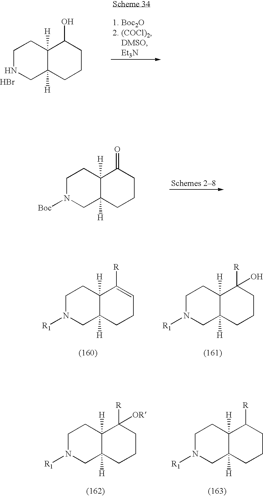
C1NCC2([H])C([H])(C1)C(O)CCC2.Br.C1N([Boc])CC2([H])C([H])(C1)C(=O)CCC2.C1N([R1])CC2([H])C([H])(C1)C([R])=CCC2.C1N([R1])CC2([H])C([H])(C1)C([R])(O)CCC2.C1N([R1])CC2([H])C([H])(C1)C([R])([OR])CCC2.C1N([R1])CC2([H])C([H])(C1)C([R])CCC2
